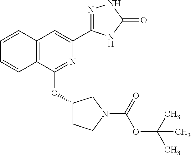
C1=CC2=C(C=C1)C(OC1CCN(C(OC(C)(C)C)=O)C1)=NC(C1=NNC(=O)N1)=C2
